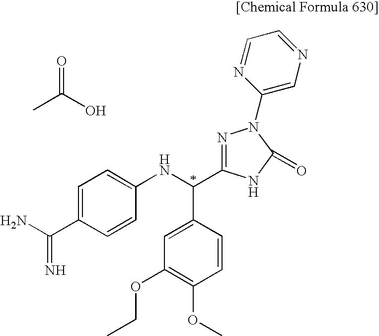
C1=C(C(N)=N)C=CC(NC(C2=CC(OCC)=C(OC)C=C2)C2=NN(C3=CN=CC=N3)C(=O)N2)=C1.O=C(O)C
